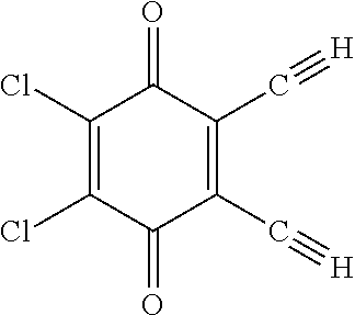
C1(Cl)=C(Cl)C(=O)C(C#[H])=C(C#[H])C1=O
